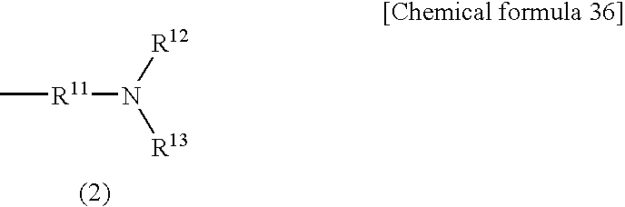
[R11](N([R12])[R13])C
